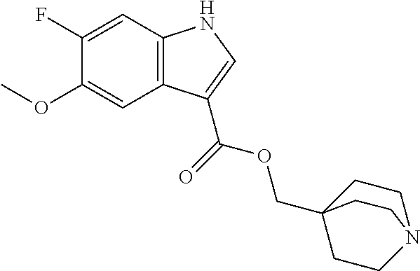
C1(F)=CC2=C(C=C1OC)C(C(=O)OCC13CCN(CC1)CC3)=CN2
